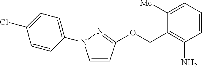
C1=CC=C([Me])C(COC2=NN(C3=CC=C(Cl)C=C3)C=C2)=C1N
